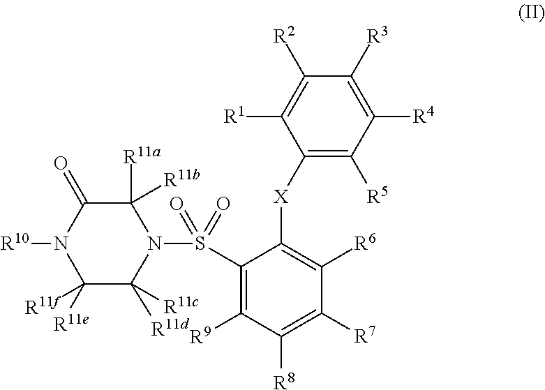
N1(S(C2=C([R9])C([R8])=C([R7])C([R6])=C2[X]C2=C([R5])C([R4])=C([R3])C([R2])=C2[R1])(=O)=O)C([R11a])([R11b])C(=O)N([R10])C([R11e])([R11f])C1([R11d])[R11c]
